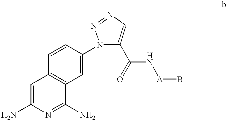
C1=CC2=C(C=C1N1C(C(N[A]B)=O)=CN=N1)C(N)=NC(N)=C2
